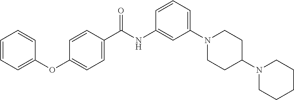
C1=CC=C(OC2=CC=C(C(NC3=CC(N4CCC(N5CCCCC5)CC4)=CC=C3)=O)C=C2)C=C1
